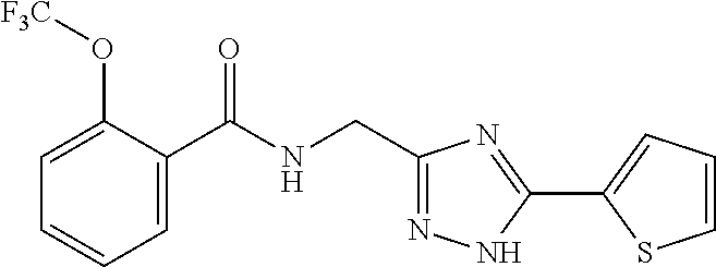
C1=C(O[F3C])C(C(NCC2=NNC(C3=CC=CS3)=N2)=O)=CC=C1
